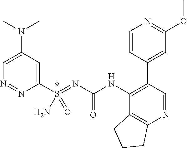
C1(C2=CC(OC)=NC=C2)=C(NC(N=S(C2=CC(N(C)C)=CN=N2)(=O)N)=O)C2=C(N=C1)CCC2
